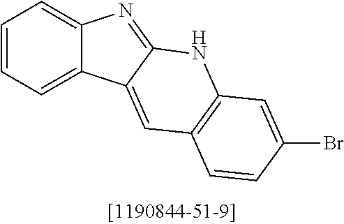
C1=CC=C2C(=C1)N=C1C2=CC2=C(N1)C=C(Br)C=C2
